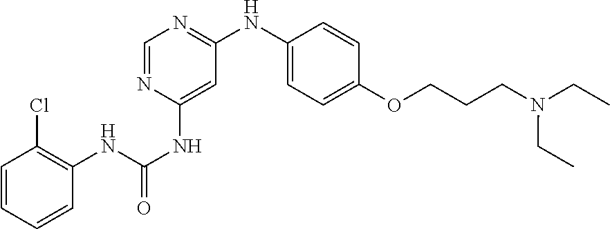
C1=CC=CC(NC(=O)NC2=CC(NC3=CC=C(OCCCN(CC)CC)C=C3)=NC=N2)=C1Cl
